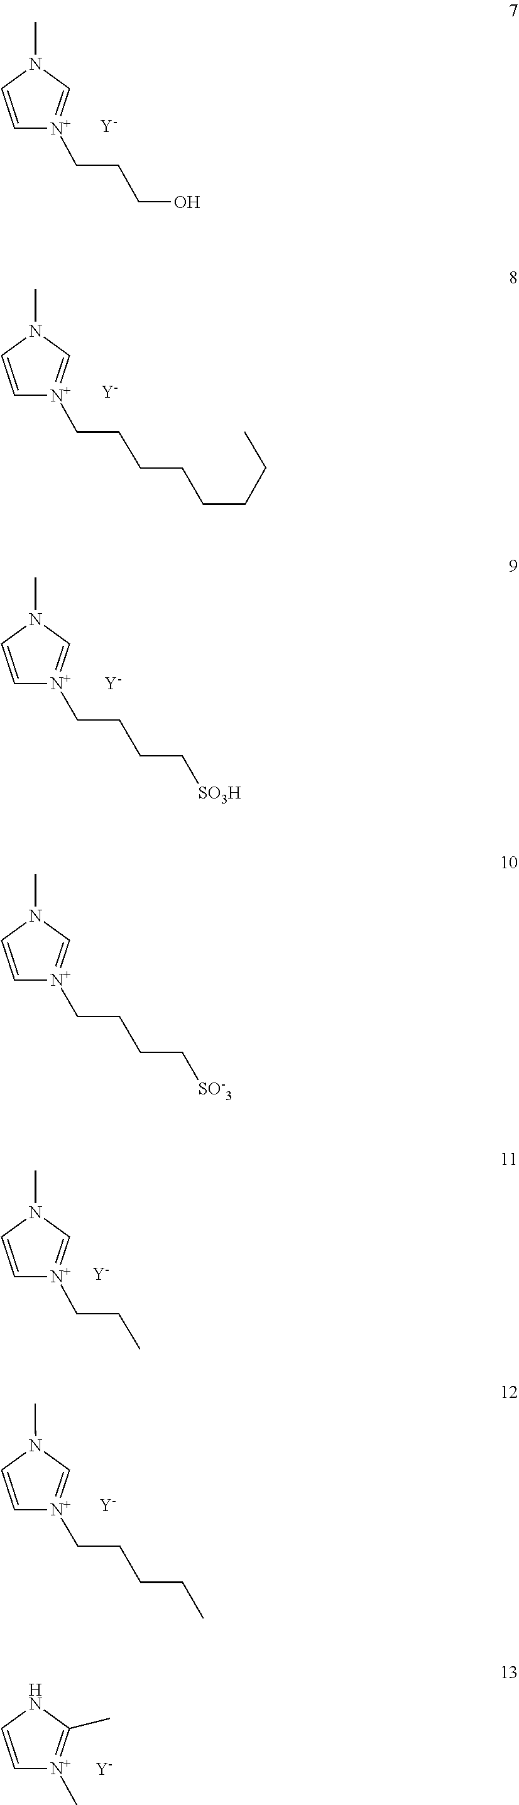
N1(C)C=C[N+](CCCO)=C1.[Y].CN1C=C[N+](CCCCCCCC)=C1.[Y].CN1C=C[N+](CCCC[SO3H])=C1.[Y].N1(C)C=[N+](CCC)C=C1.[Y].N1(C)C=[N+](CCCCC)C=C1.[Y].CC1=[N+](C)C=CN1.[Y].CN1C=C[N+](CCCC[SO-3])=C1
